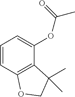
C1=CC2=C(C(OC(=O)C)=C1)C(C)(C)CO2
